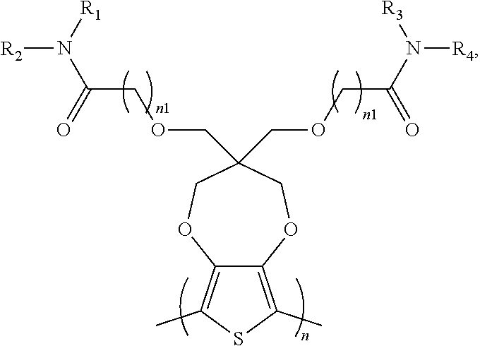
C12=C(C)SC(C)=C1OCC(COCC(=O)N([R2])[R1])(COCC(=O)N([R4])[R3])CO2
